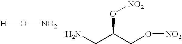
[H]O[NO2].NCC(CO[NO2])O[NO2]
